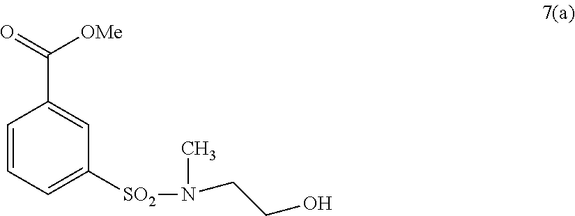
C1(C([OMe])=O)=CC([SO2]N(C)CCO)=CC=C1
